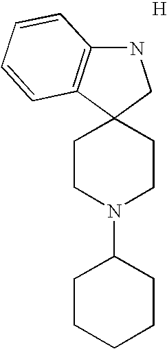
N1C2=C(C3(C1)CCN(C1CCCCC1)CC3)C=CC=C2.[H]
